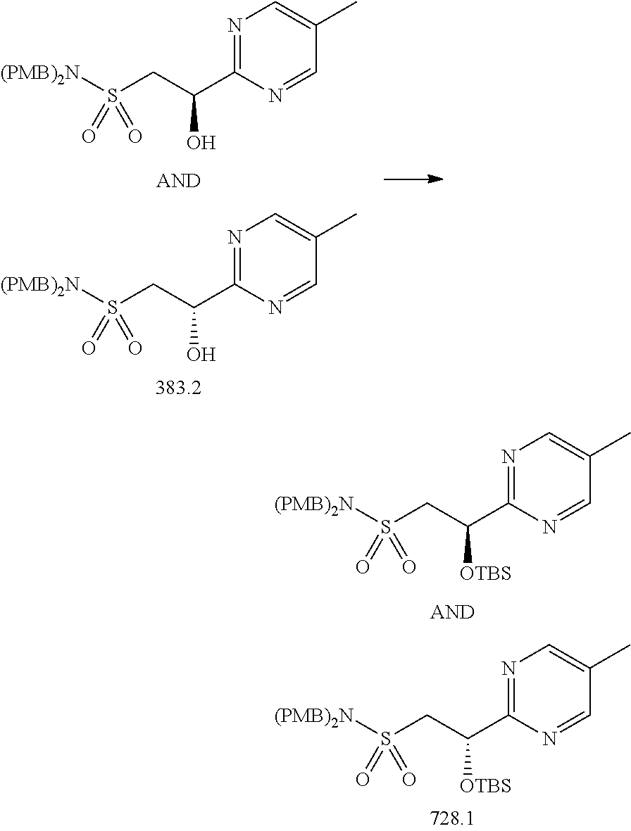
S(=O)(=O)(CC(C1=NC=C(C)C=N1)[OTBS])[(PMB)2N].S(=O)(=O)(CC(C1=NC=C(C)C=N1)[OTBS])[(PMB)2N].S(=O)(=O)(CC(C1=NC=C(C)C=N1)O)[(PMB)2N].S(=O)(=O)(CC(C1=NC=C(C)C=N1)O)[(PMB)2N]
